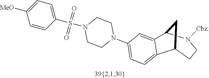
N1([Cbz])CCC2C3=CC=C(N4CCN(S(C5=CC=C([MeO])C=C5)(=O)=O)CC4)C=C3C1C2
